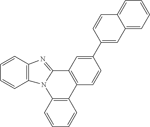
C1=CC2=C(C=C1)N1C(=NC3=C1C=CC=C3)C1=C2C=CC(C2=CC3=CC=CC=C3C=C2)=C1
